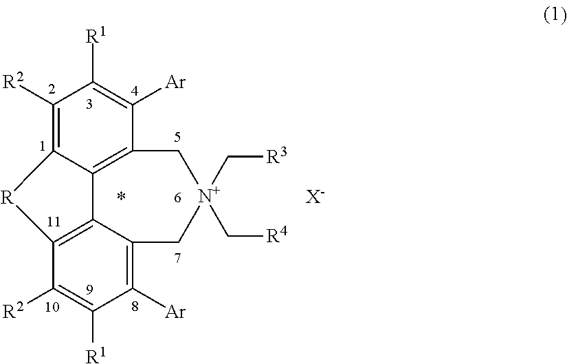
C1([R2])=C2C3=C(C([Ar])=C1[R1])C[N+](C[R3])(C[R4])CC1=C([Ar])C([R1])=C([R2])C(=C31)[R]2.[X-]
